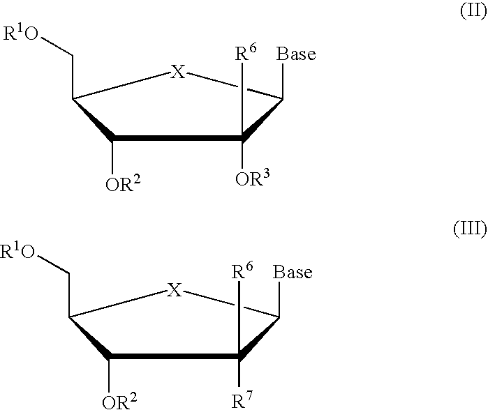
C1(C[R1O])[X]C([Base])C([OR3])([R6])C1[OR2].C1(C[R1O])[X]C([Base])C([R7])([R6])C1[OR2]
